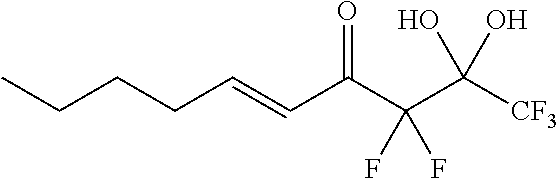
C(=CCCCC)C(C(C([CF3])(O)O)(F)F)=O
